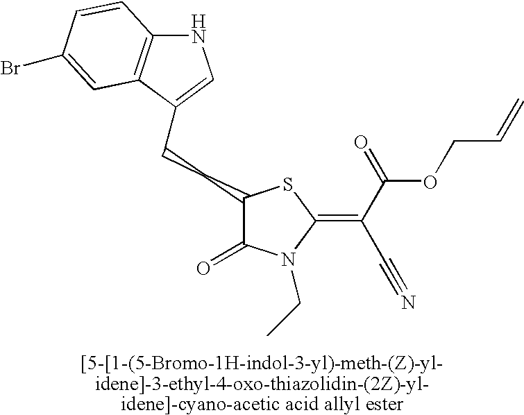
C(CC1C(=O)N(CC)C(=C(C(=O)OCC=C)C#N)S1)C1=CNC2=C1C=C(Br)C=C2
